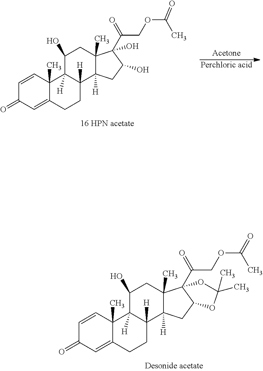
C1=CC2(C)C(=CC1=O)CCC1([H])C2([H])C(O)CC2(C)C1([H])CC1C2(C(COC(C)=O)=O)OC(C)(C)O1.C1=CC2(C)C(=CC1=O)CCC1([H])C2([H])C(O)CC2(C)C1([H])CC(O)C2(C(COC(C)=O)=O)O.[Perchloric acid]
